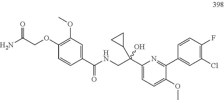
C1(C(CNC(C2=CC(OC)=C(OCC(=O)N)C=C2)=O)(C2CC2)O)=CC=C(OC)C(C2=CC(Cl)=C(F)C=C2)=N1
